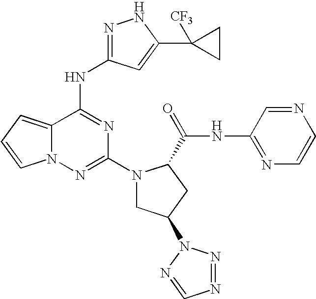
C12=CC=CN1N=C(N1CC(N3N=NC=N3)CC1C(NC1=NC=CN=C1)=O)N=C2NC1=NNC(C2([CF3])CC2)=C1
